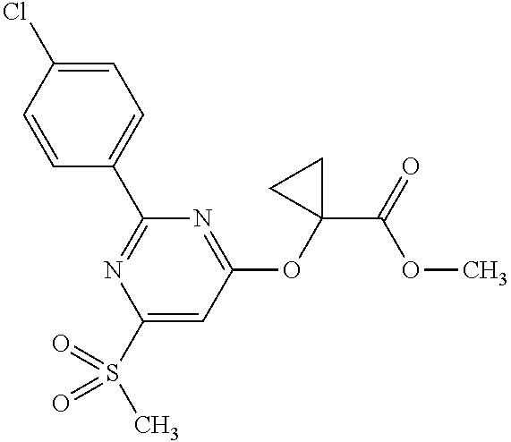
C1=CC(C2=NC(S(C)(=O)=O)=CC(OC3(C(=O)OC)CC3)=N2)=CC=C1Cl
